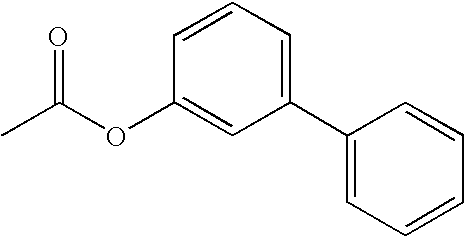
C1=CC(OC(C)=O)=CC(C2=CC=CC=C2)=C1
